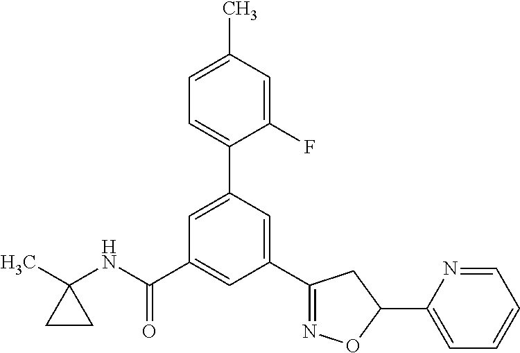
C1(NC(C2=CC(C3=NOC(C4=CC=CC=N4)C3)=CC(C3=CC=C(C)C=C3F)=C2)=O)(C)CC1
